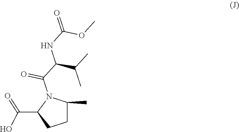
C(C1CCC(C)N1C(=O)C(C(C)C)NC(=O)OC)(O)=O
